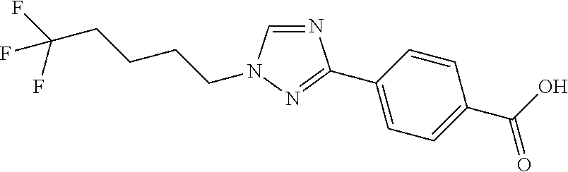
N1=CN(CCCCC(F)(F)F)N=C1C1=CC=C(C(O)=O)C=C1
